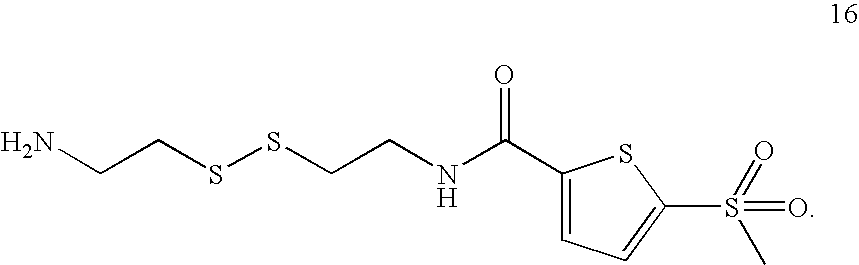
C1(C(NCCSSCCN)=O)=CC=C(S(C)(=O)=O)S1
